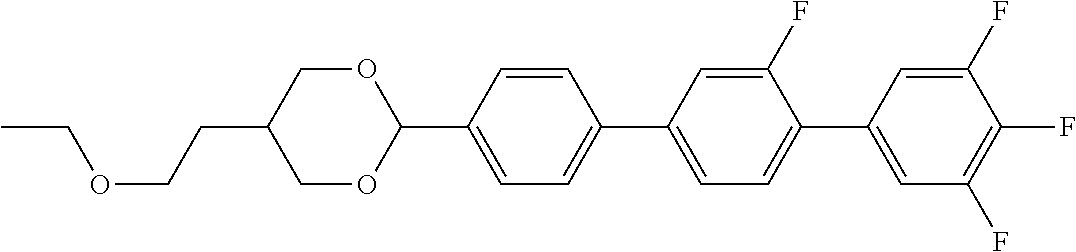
O1CC(CCOCC)COC1C1=CC=C(C2=CC=C(C3=CC(F)=C(F)C(F)=C3)C(F)=C2)C=C1
